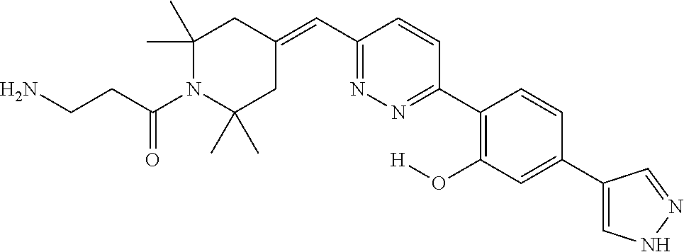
C1(C)(C)CC(=CC2=NN=C(C3=C(O[H])C=C(C4=CNN=C4)C=C3)C=C2)CC(C)(C)N1C(CCN)=O
